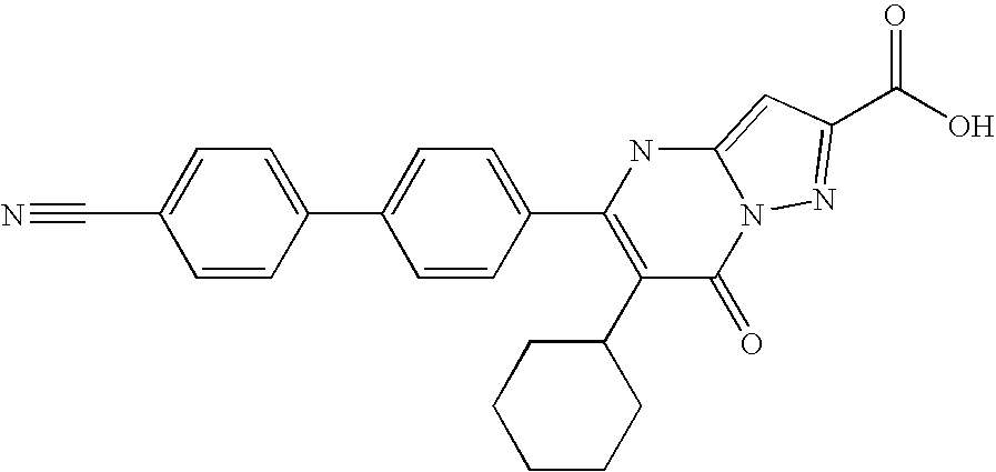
C1=CC(C2=CC=C(C3=C(C4CCCCC4)C(=O)N4C(=CC(C(=O)O)=N4)N3)C=C2)=CC=C1C#N
